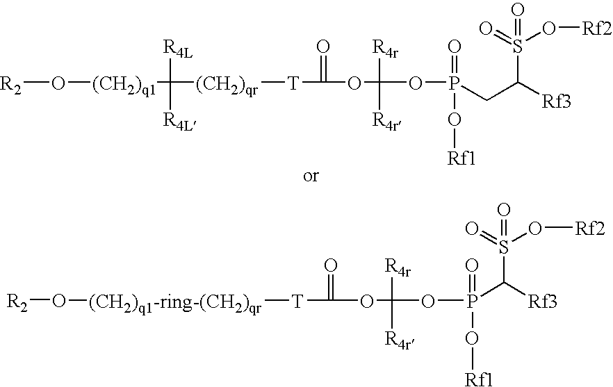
[R2]O[(CH2)q1]C([(CH2)qr][T]C(OC(OP(CC([Rf3])S(=O)(O[Rf2])=O)(=O)O[Rf1])([R4r])[R4r])=O)([R4L])[R4L].[R2]O[(CH2)q1-ring-(CH2)qr][T]C(OC(OP(=O)(O[Rf1])C([Rf3])S(=O)(O[Rf2])=O)([R4r])[R4r])=O
